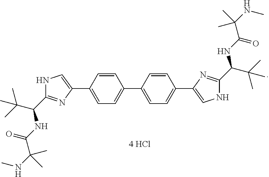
C1=CC(C2=CNC(C(NC(C(NC)(C)C)=O)C(C)(C)C)=N2)=CC=C1C1=CC=C(C2=CNC(C(NC(C(NC)(C)C)=O)C(C)(C)C)=N2)C=C1
